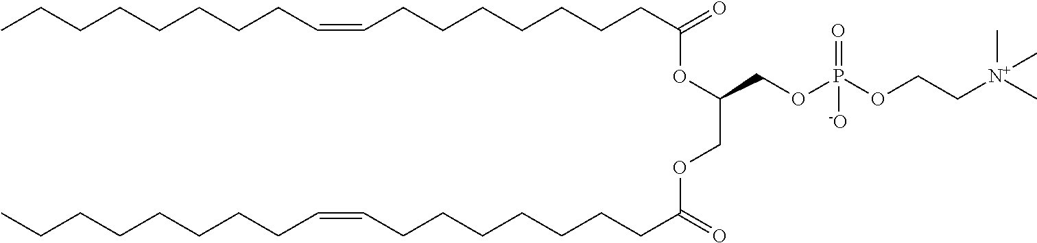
C(CCCCCCCC(=O)OC(COC(CCCCCCCC=CCCCCCCCC)=O)COP(OCC[N+](C)(C)C)(=O)[-O])=CCCCCCCCC
